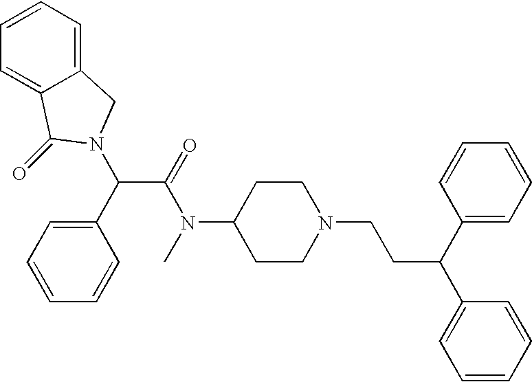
C1(C(C(=O)N(C)C2CCN(CCC(C3=CC=CC=C3)C3=CC=CC=C3)CC2)N2C(=O)C3=CC=CC=C3C2)=CC=CC=C1
